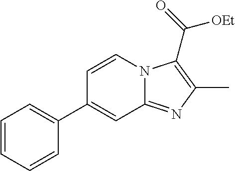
C12=NC(C)=C(C(=O)[OEt])N1C=CC(C1=CC=CC=C1)=C2
